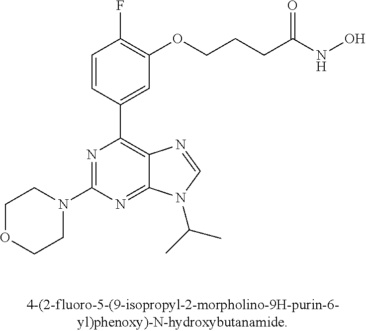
O1CCN(C2=NC(C3=CC(OCCCC(=O)NO)=C(F)C=C3)=C3C(=N2)N(C(C)C)C=N3)CC1
